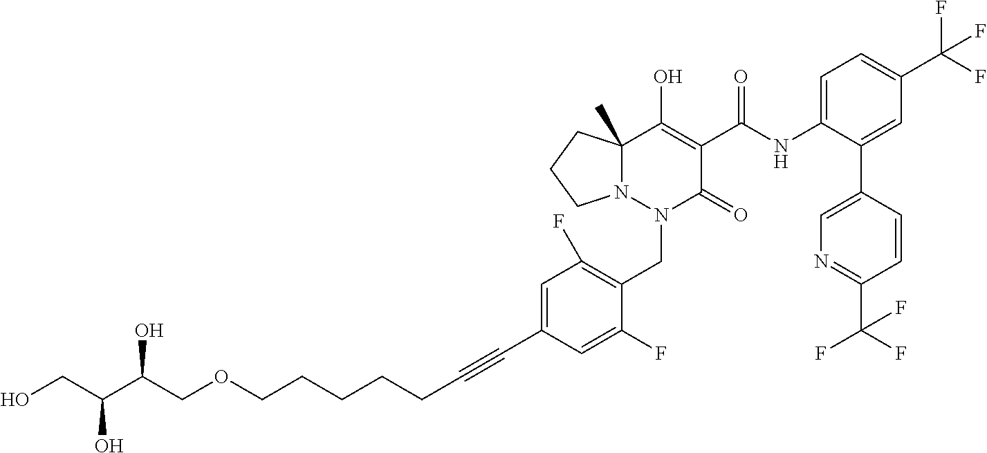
C1(NC(=O)C2=C(O)C3(C)N(N(CC4=C(F)C=C(C#CCCCCCOCC(C(CO)O)O)C=C4F)C2=O)CCC3)=CC=C(C(F)(F)F)C=C1C1=CN=C(C(F)(F)F)C=C1
